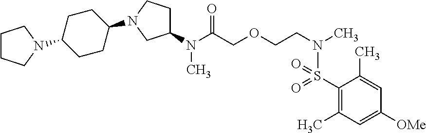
C1(N(C(COCCN(C)S(C2=C(C)C=C([OMe])C=C2C)(=O)=O)=O)C)CCN(C2CCC(N3CCCC3)CC2)C1
